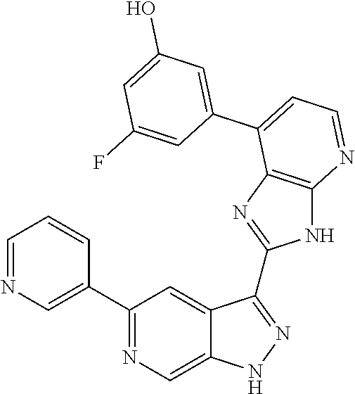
C1(C2=NC=C3C(=C2)C(C2=NC4=C(N2)N=CC=C4C2=CC(O)=CC(F)=C2)=NN3)=CN=CC=C1
